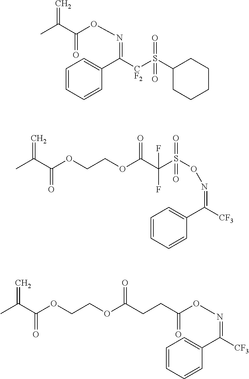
C=C(C(ON=C([CF2]S(=O)(=O)C1CCCCC1)C1=CC=CC=C1)=O)C.CC(C(OCCOC(C(S(ON=C([CF3])C1=CC=CC=C1)(=O)=O)(F)F)=O)=O)=C.CC(C(OCCOC(CCC(ON=C([CF3])C1=CC=CC=C1)=O)=O)=O)=C
